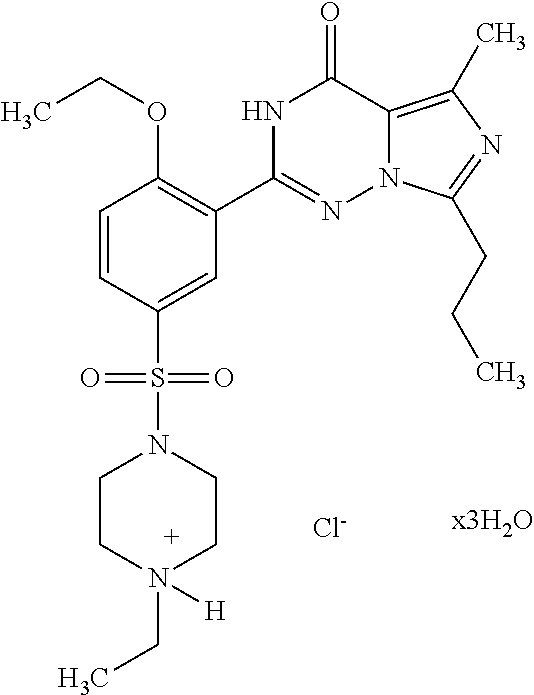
C1=CC(S(=O)(=O)N2CCN(CC)([H])CC2)=CC(C2=NN3C(=C(C)N=C3CCC)C(=O)N2)=C1OCC.[Cl-]
